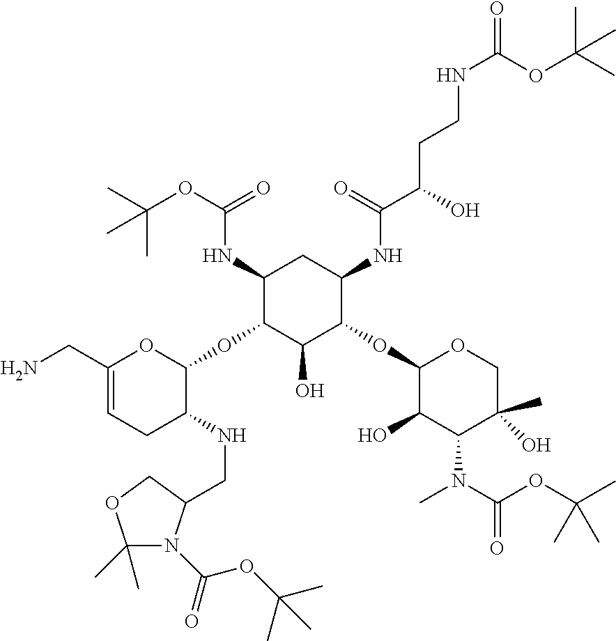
C1(NC(OC(C)(C)C)=O)C(OC2OC(CN)=CCC2NCC2N(C(=O)OC(C)(C)C)C(C)(C)OC2)C(O)C(OC2C(O)C(N(C(=O)OC(C)(C)C)C)C(C)(O)CO2)C(NC(C(CCNC(=O)OC(C)(C)C)O)=O)C1
